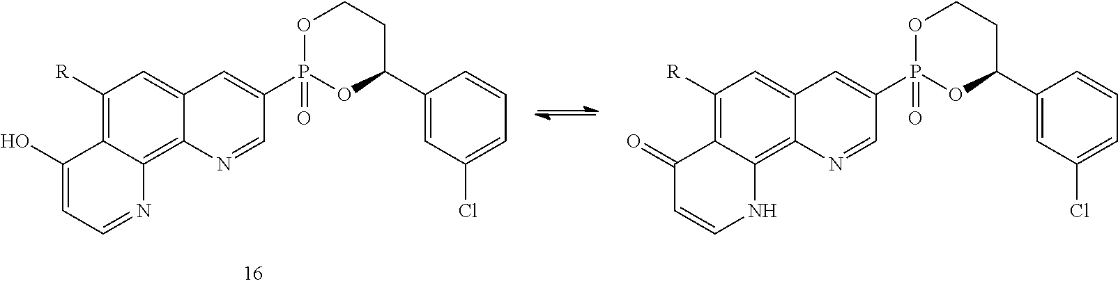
C1([R])=C2C(=C3C(=C1)C=C(P1(=O)OC(C4=CC(Cl)=CC=C4)CCO1)C=N3)N=CC=C2O.C1([R])=C2C(=C3C(=C1)C=C(P1(=O)OC(C4=CC(Cl)=CC=C4)CCO1)C=N3)NC=CC2=O
